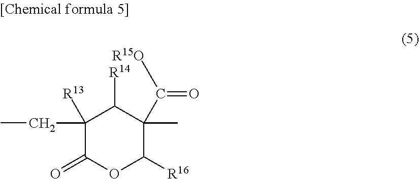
C1(CC)([R13])C(=O)OC([R16])C(C)(C([R15O])=O)C1[R14]
